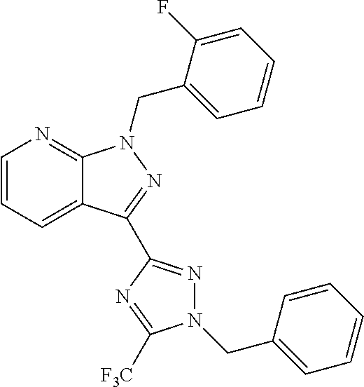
C12=CC=CN=C1N(CC1=CC=CC=C1F)N=C2C1=NN(CC2=CC=CC=C2)C([F3C])=N1
